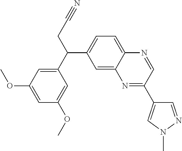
C1(C(CC#N)C2=CC=C3C(=C2)N=C(C2=CN(C)N=C2)C=N3)=CC(OC)=CC(OC)=C1
